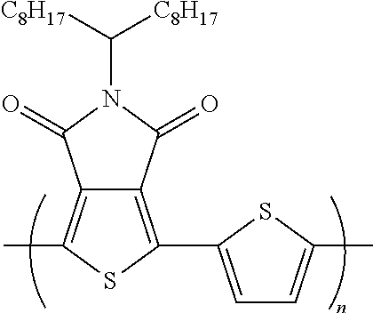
C12=C(C)SC(C3=CC=C(C)S3)=C1C(=O)N(C([C8H17])[C8H17])C2=O
